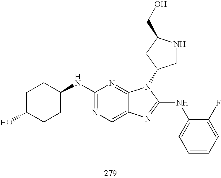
C1(NC2CCC(O)CC2)=NC=C2C(=N1)N(C1CNC(CO)C1)C(NC1=CC=CC=C1F)=N2
